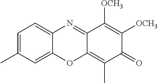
C1=C(C)C=C2C(=C1)N=C1C(=C(C)C(=O)C([OCH3])=C1[OCH3])O2
